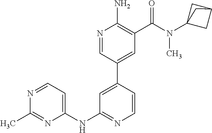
C1(NC2=CC=NC(C)=N2)=NC=CC(C2=CC(C(N(C34CC(C3)C4)C)=O)=C(N)N=C2)=C1
